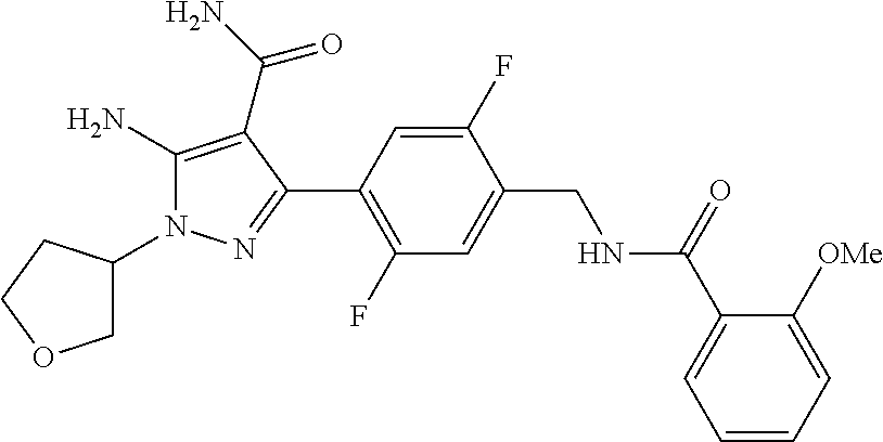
C1C(N2C(N)=C(C(N)=O)C(C3=C(F)C=C(CNC(C4=CC=CC=C4[OMe])=O)C(F)=C3)=N2)CCO1
